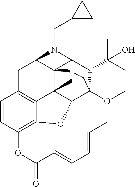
C123C45C6C(OC)(C(C(C)(C)O)C1(N(CC1CC1)C2CC1=C4C(=C(OC(=O)C=CC=CC)C=C1)O6)C5)CC3
